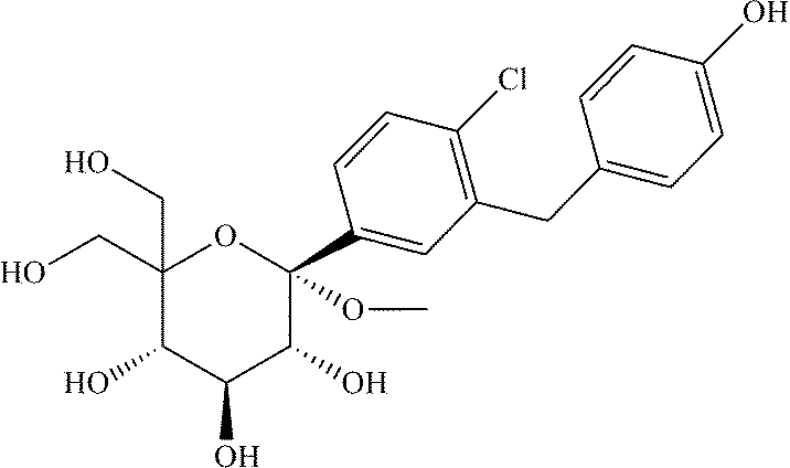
C1(CO)(CO)C(O)C(O)C(O)C(OC)(C2=CC(CC3=CC=C(O)C=C3)=C(Cl)C=C2)O1
